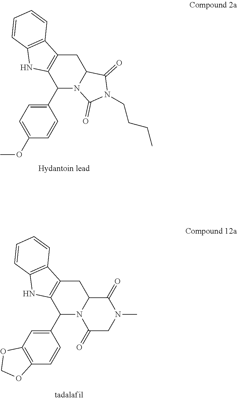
C1(C2N3C(CC4=C2NC2=C4C=CC=C2)C(=O)N(CCCC)C3=O)=CC=C(OC)C=C1.C1(C2N3C(CC4=C2NC2=C4C=CC=C2)C(=O)N(C)CC3=O)=CC2=C(C=C1)OCO2
